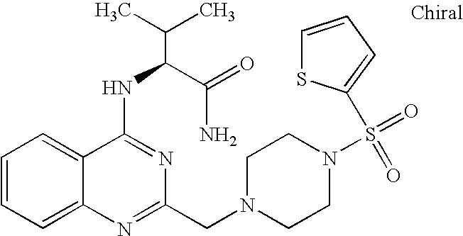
C1=CC=C2C(=C1)C(NC(C(N)=O)C(C)C)=NC(CN1CCN(S(=O)(=O)C3=CC=CS3)CC1)=N2
